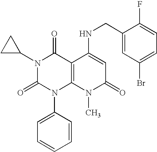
N1(C2CC2)C(=O)N(C2=CC=CC=C2)C2=C(C1=O)C(NCC1=CC(Br)=CC=C1F)=CC(=O)N2C
